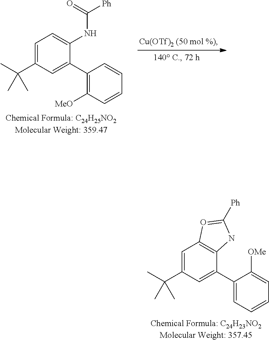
C1(C2=CC(C(C)(C)C)=CC=C2NC([Ph])=O)=C([MeO])C=CC=C1.C1(C2=CC(C(C)(C)C)=CC3=C2NC([Ph])=O3)=CC=CC=C1[OMe]
